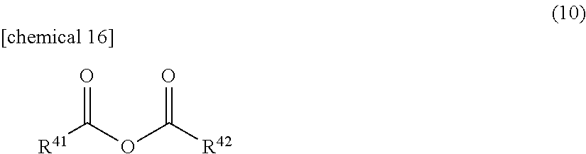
[R41]C(OC([R42])=O)=O
